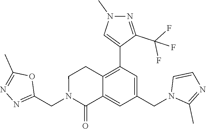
C1(CN2C(=O)C3=CC(CN4C(C)=NC=C4)=CC(C4=CN(C)N=C4C(F)(F)F)=C3CC2)=NN=C(C)O1
